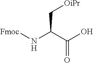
N(C(C(O)=O)C[OiPr])[Fmoc]
